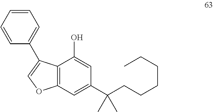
C12=C(C=C(C(CCCCCC)(C)C)C=C1O)OC=C2C1=CC=CC=C1
